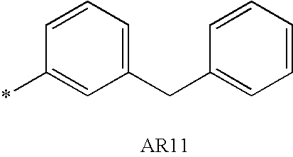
C1=CC=C(CC2=CC=CC=C2)C=C1*
